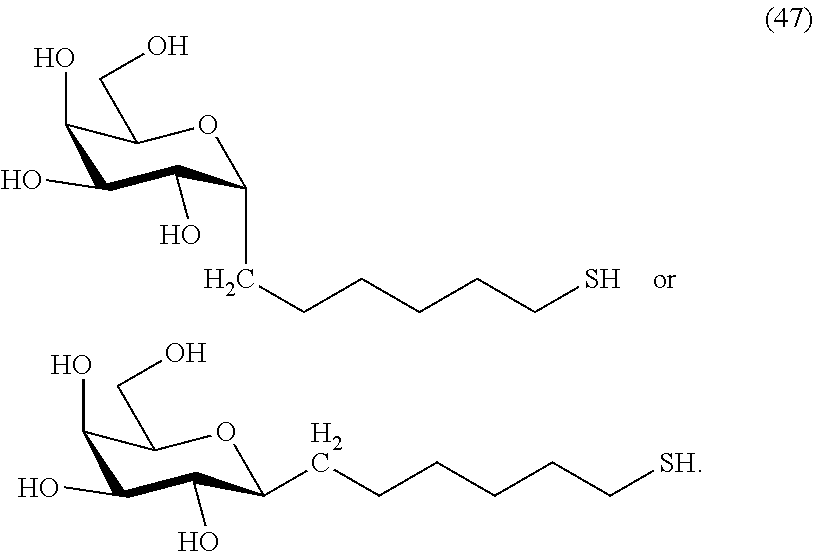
C1(O)C(O)C(O)C(CCCCCC[SH])OC1CO.C1(O)C(O)C(O)C(CCCCCCS)OC1CO
